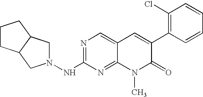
N1=C(NN2CC3C(C2)CCC3)N=C2C(=C1)C=C(C1=C(Cl)C=CC=C1)C(=O)N2C
